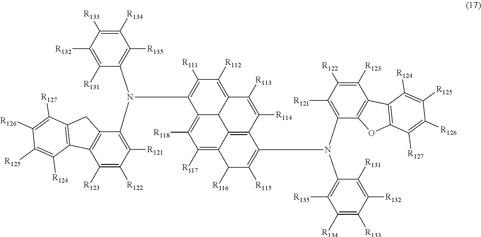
C1([R132])=C([R131])C(N(C2=C([R111])C([R112])=C3C4C2=C([R118])C([R117])=C2C4=C(C([R114])=C3[R113])C(N(C3=C([R135])C([R134])=C([R133])C([R132])=C3[R131])C3=C([R121])C([R122])=C([R123])C4=C3OC3=C4C([R124])=C([R125])C([R126])=C3[R127])=C([R115])C2[R116])C2=C([R121])C([R122])=C([R123])C3=C2CC2=C3C([R124])=C([R125])C([R126])=C2[R127])=C([R135])C([R134])=C1[R133]
